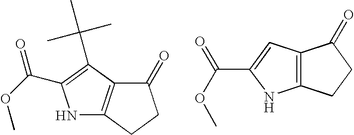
C12=C(CCC1=O)NC(C(OC)=O)=C2.N1C2=C(C(C(C)(C)C)=C1C(OC)=O)C(=O)CC2
